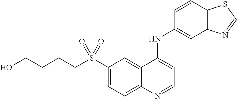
C1(S(CCCCO)(=O)=O)=CC=C2C(=C1)C(NC1=CC3=C(C=C1)SC=N3)=CC=N2
